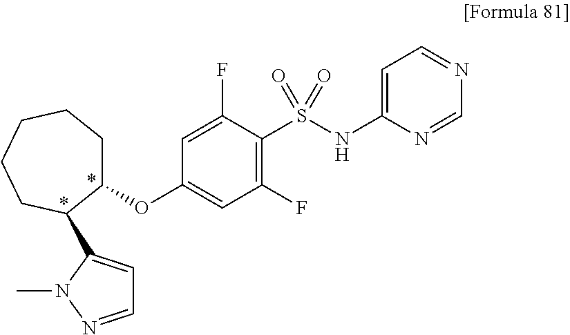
C1(OC2=CC(F)=C(S(=O)(=O)NC3=CC=NC=N3)C(F)=C2)CCCCCC1C1=CC=NN1C
